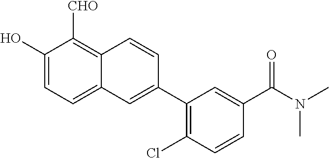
C1(O)=CC=C2C(=C1[CHO])C=CC(C1=C(Cl)C=CC(C(N(C)C)=O)=C1)=C2
